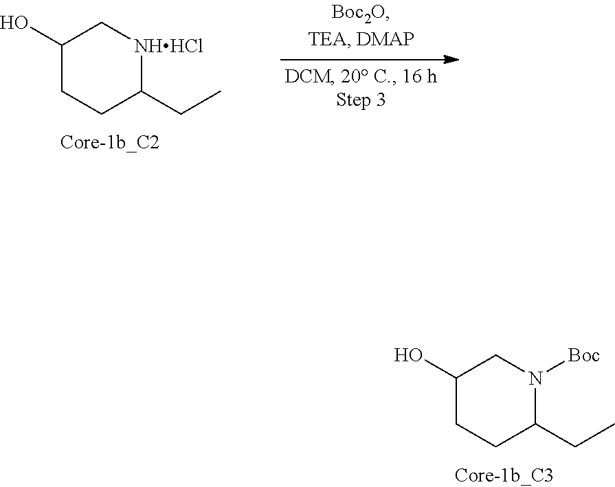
C1(CC)N([Boc])CC(O)CC1.C1(CC)[NHHCl]CC(O)CC1
